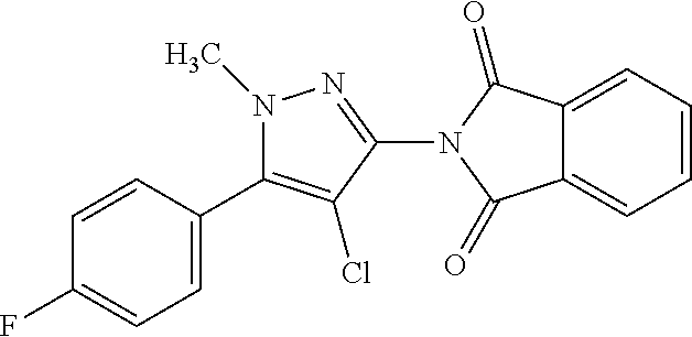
C1=C(C2=C(Cl)C(N3C(=O)C4=CC=CC=C4C3=O)=NN2C)C=CC(F)=C1
